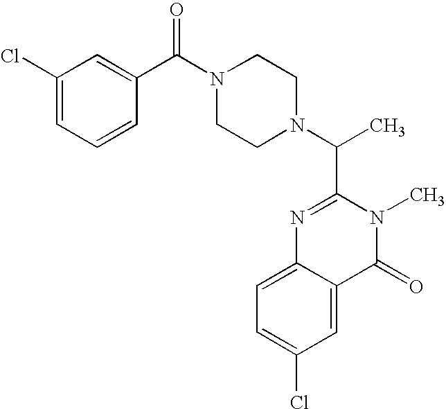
C1=C(Cl)C=C2C(=C1)N=C(C(N1CCN(C(C3=CC(Cl)=CC=C3)=O)CC1)C)N(C)C2=O
